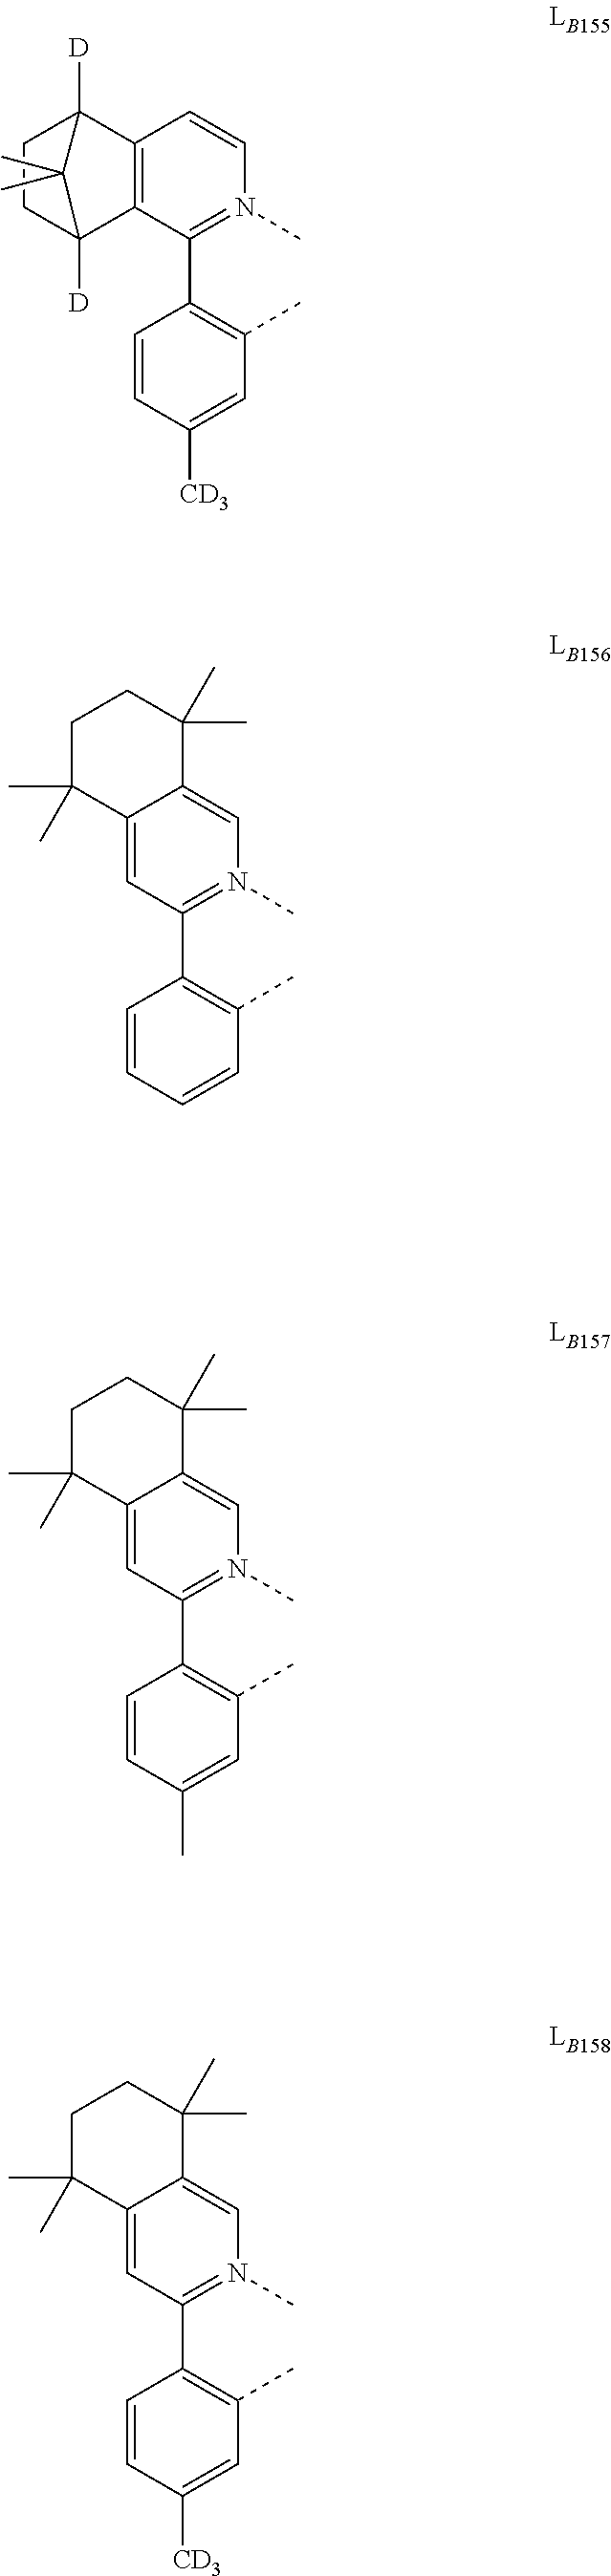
C12=CC(C3=C(C)C=C([CD3])C=C3)=N(C)C=C1C(C)(C)CCC2(C)C.C12=CC(C3=C(C)C=CC=C3)=N(C)C=C1C(C)(C)CCC2(C)C.C12=CC(C3=C(C)C=C(C)C=C3)=N(C)C=C1C(C)(C)CCC2(C)C.C12=C(C(C3=C(C)C=C([CD3])C=C3)=N(C)C=C1)C1([D])CCC2([D])C1(C)C
